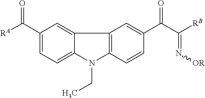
C1(C([RA])=O)=CC=C2C(=C1)C1=C(N2CC)C=CC(C(C([RB])=N[OR])=O)=C1
